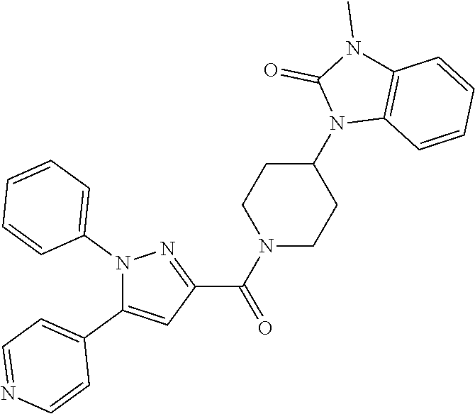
N1(C2=CC=CC=C2)C(C2=CC=NC=C2)=CC(C(N2CCC(N3C4=C(N(C)C3=O)C=CC=C4)CC2)=O)=N1
